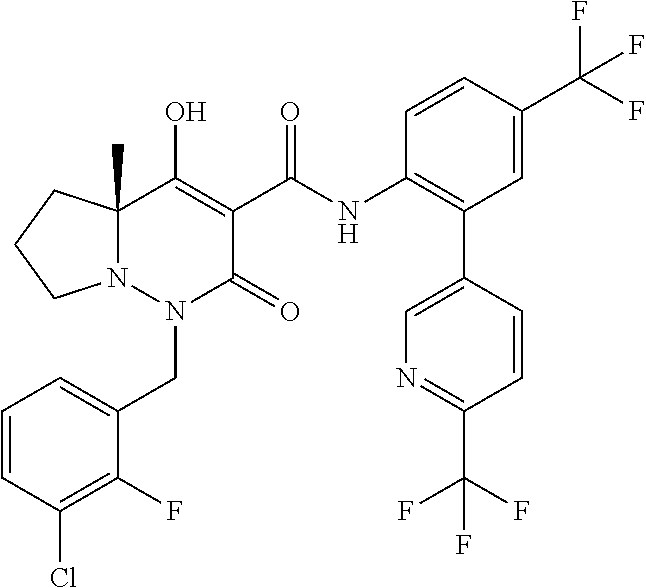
C1=CC(Cl)=C(F)C(CN2C(=O)C(C(=O)NC3=C(C4=CN=C(C(F)(F)F)C=C4)C=C(C(F)(F)F)C=C3)=C(O)C3(C)N2CCC3)=C1
